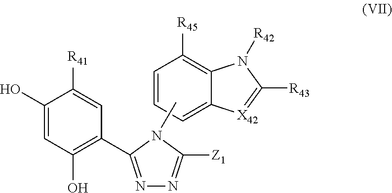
C1=CC=C2C(=C1[R45])N([R42])C([R43])=[X42]2.N1=C(C2=C(O)C=C(O)C([R41])=C2)N(C)C([Z1])=N1
